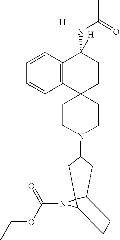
[H].C12(CCN(C3CC4C5(N(C(OCC)=O)C5CC4)C3)CC1)CCC(NC(C)=O)([H])C1=C2C=CC=C1
